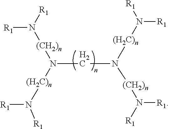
[(CH2)n](N([R1])[R1])N(CN([(CH2)n]N([R1])[R1])[(H2C)n]N([R1])[R1])[(H2C)n]N([R1])[R1]
